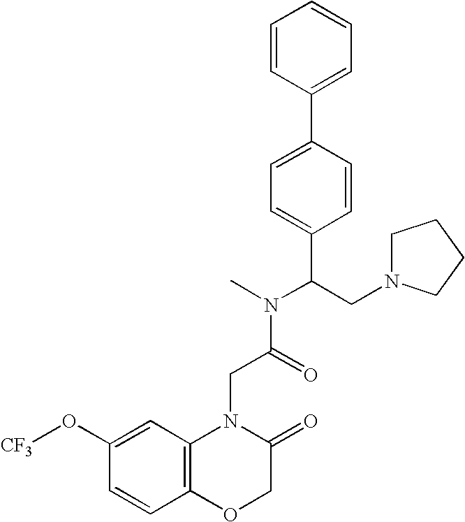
C1N(CC(N(C)C(=O)CN2C3=C(OCC2=O)C=CC(O[CF3])=C3)C2=CC=C(C3=CC=CC=C3)C=C2)CCC1
